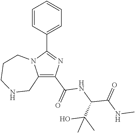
C1(C(=O)NC(C(NC)=O)C(C)(O)C)=C2N(C(C3=CC=CC=C3)=N1)CCCNC2
